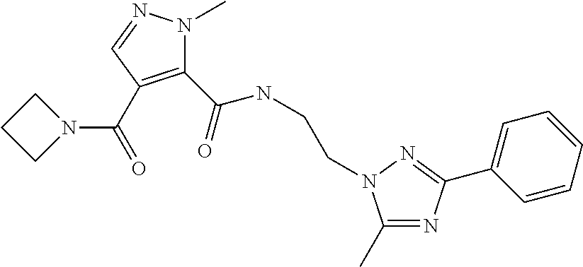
C1(C(=O)NCCN2C(C)=NC(C3=CC=CC=C3)=N2)=C(C(=O)N2CCC2)C=NN1C
